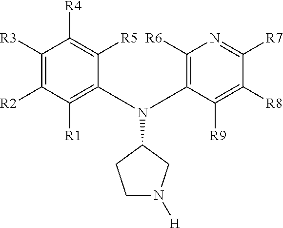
C1N([H])CC(N(C2=C([R1])C([R2])=C([R3])C([R4])=C2[R5])C2=C([R6])N=C([R7])C([R8])=C2[R9])C1
